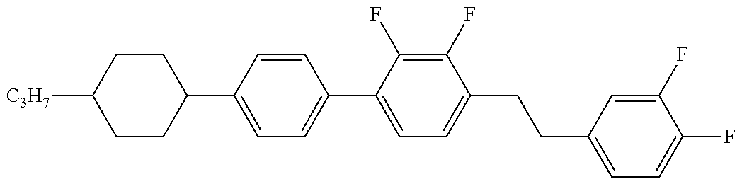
C1(C2=CC=C(C3=CC=C(CCC4=CC=C(F)C(F)=C4)C(F)=C3F)C=C2)CCC([C3H7])CC1
